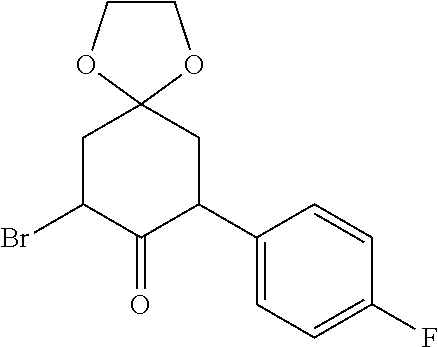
C1(C2CC3(CC(Br)C2=O)OCCO3)=CC=C(F)C=C1
